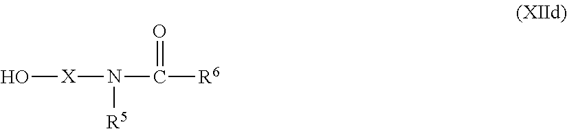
O[X]N([R5])C(=O)[R6]
